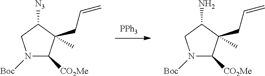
[PPh3].N1([Boc])C([CO2Me])C(C)(CC=C)C(N)C1.N1([Boc])C([CO2Me])C(C)(CC=C)C([N3])C1
